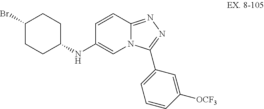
C1(Br)CCC(NC2=CN3C(=NN=C3C3=CC=CC([OCF3])=C3)C=C2)CC1
